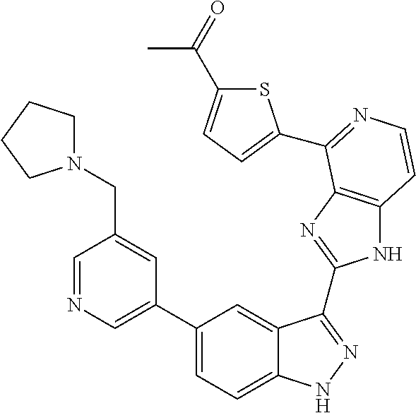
C1(C2=CN=CC(CN3CCCC3)=C2)=CC=C2C(=C1)C(C1=NC3=C(N1)C=CN=C3C1=CC=C(C(=O)C)S1)=NN2
